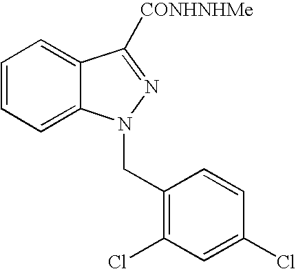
C1=CC=C2C(=C1)C([CONHNHMe])=NN2CC1=C(Cl)C=C(Cl)C=C1
